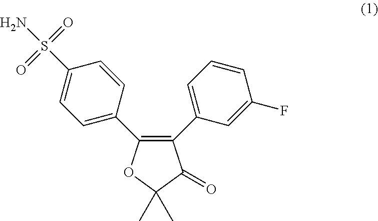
C1(C2=CC=CC(F)=C2)=C(C2=CC=C(S(=O)(=O)N)C=C2)OC(C)(C)C1=O
